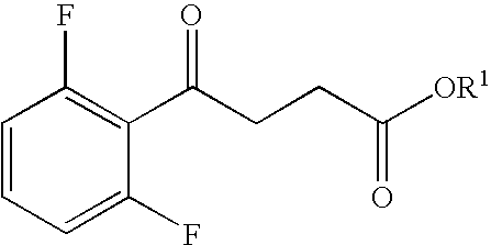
C1=CC=C(F)C(C(CCC([OR1])=O)=O)=C1F
